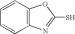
C1=CC2=C(C=C1)N=C(S)O2
